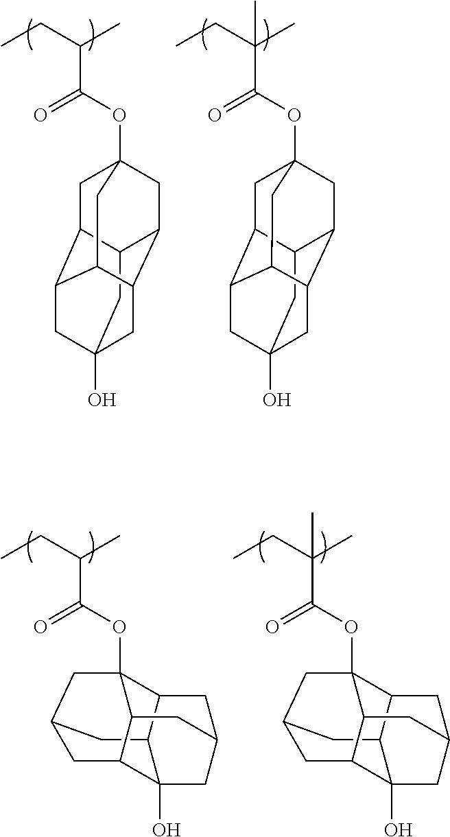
C1C2C3C4C5C(CC1(OC(=O)C(CC)C)C4)C2CC(O)(C3)C5.C1C2C3C4C5C(CC1(OC(=O)C(CC)(C)C)C4)C2CC(O)(C3)C5.C1C2(OC(=O)C(CC)C)C3CC4CC5(O)C3CC1CC5C2C4.C1C2(OC(=O)C(CC)(C)C)C3CC4CC5(O)C3CC1CC5C2C4
